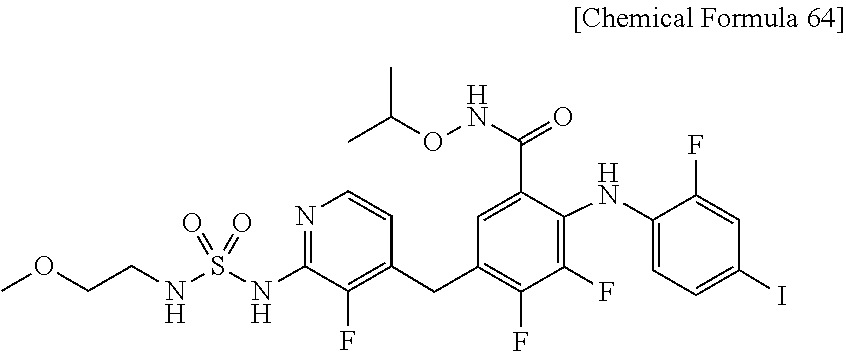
C(C)(C)ONC(C1=CC(CC2=C(F)C(NS(=O)(=O)NCCOC)=NC=C2)=C(F)C(F)=C1NC1=CC=C(I)C=C1F)=O
